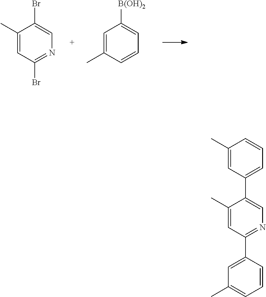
C1(C)=CC(Br)=NC=C1Br.C1=C(C)C=CC=C1[B(OH)2].C1(C)=CC(C2=CN=C(C3=CC(C)=CC=C3)C=C2C)=CC=C1
